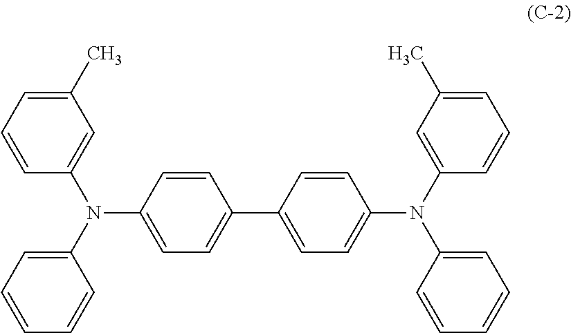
C1=CC(N(C2=CC=CC=C2)C2=CC=C(C3=CC=C(N(C4=CC(C)=CC=C4)C4=CC=CC=C4)C=C3)C=C2)=CC(C)=C1
